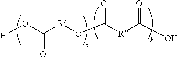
[H]OC([R]OC([R]C([OH])=O)=O)=O
